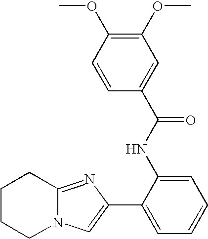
N12C(=NC(C3=CC=CC=C3NC(=O)C3=CC(OC)=C(OC)C=C3)=C1)CCCC2
